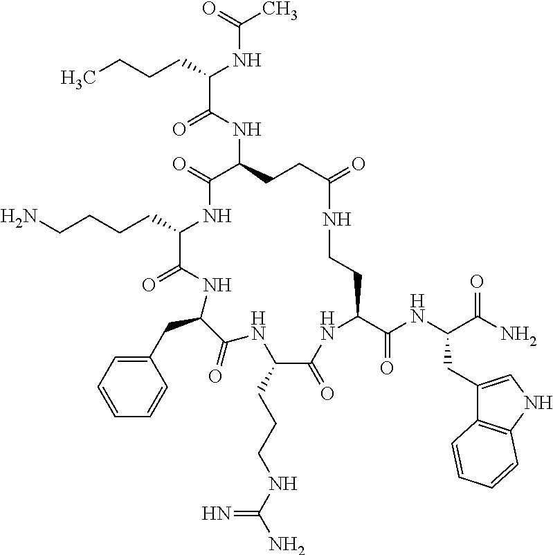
C(C1C(=O)NC(CC2=CC=CC=C2)C(=O)NC(CCCNC(N)=N)C(=O)NC(C(NC(C(N)=O)CC2=CNC3=C2C=CC=C3)=O)CCNC(=O)CCC(NC(C(CCCC)NC(C)=O)=O)C(=O)N1)CCCN
